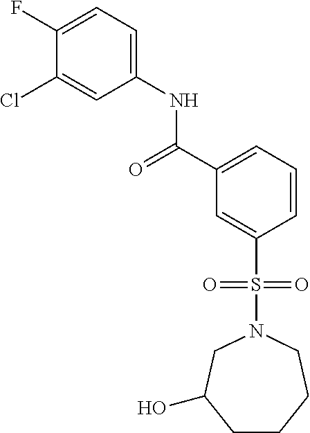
C1(F)=CC=C(NC(=O)C2=CC=CC(S(=O)(=O)N3CC(O)CCCC3)=C2)C=C1Cl
